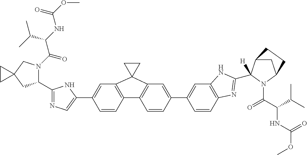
C1(C2=NC=C(C3=CC4=C(C=C3)C3=C(C=C(C5=CC6=C(C=C5)N=C(C5([H])C7CC(N5C(C(C(C)C)NC(OC)=O)=O)CC7)N6)C=C3)C43CC3)N2)N(C(C(C(C)C)NC(=O)OC)=O)CC2(C1)CC2
